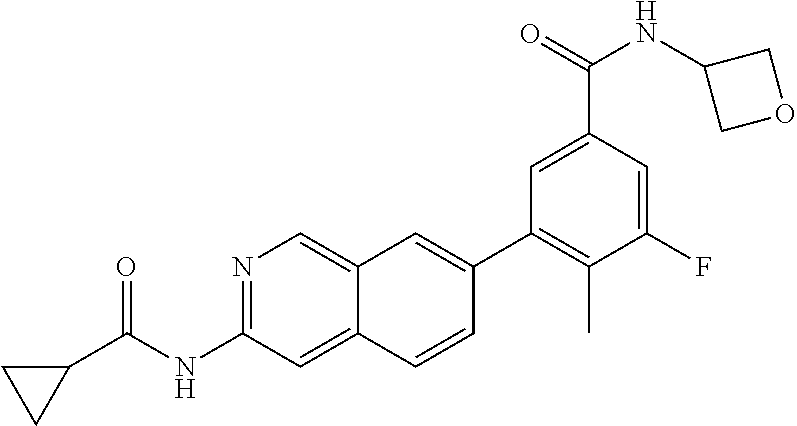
N1=C(NC(C2CC2)=O)C=C2C(=C1)C=C(C1=C(C)C(F)=CC(C(NC3COC3)=O)=C1)C=C2
